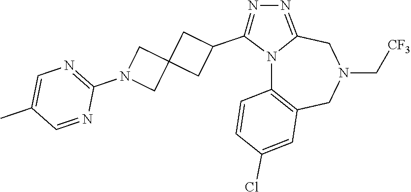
N12C3=C(CN(C[CF3])CC1=NN=C2C1CC2(C1)CN(C1=NC=C(C)C=N1)C2)C=C(Cl)C=C3
